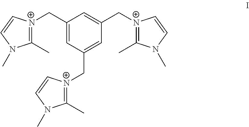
C1(C[N+]2=C(C)N(C)C=C2)=CC(C[N+]2=C(C)N(C)C=C2)=CC(C[N+]2=C(C)N(C)C=C2)=C1
